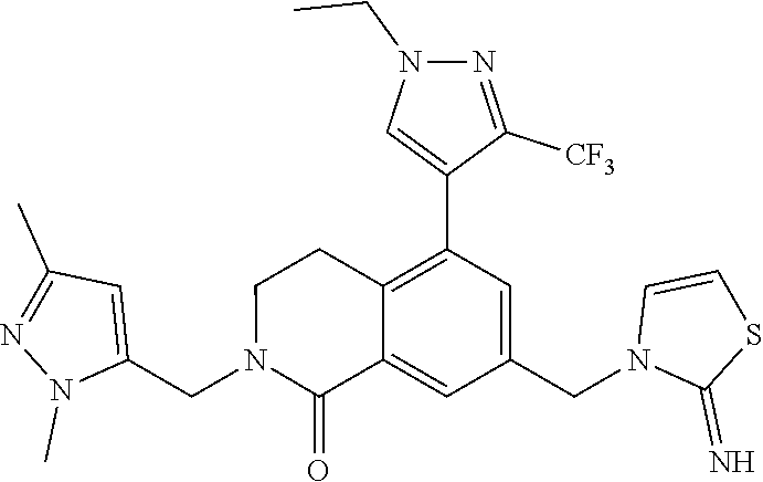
C1(CN2C(=O)C3=CC(CN4C(=N)SC=C4)=CC(C4=CN(CC)N=C4[CF3])=C3CC2)=CC(C)=NN1C
